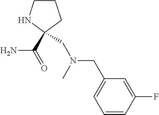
C1CNC(C(=O)N)(CN(CC2=CC=CC(F)=C2)C)C1
